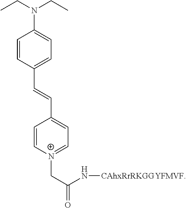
C1=CC(C=CC2=CC=[N+](CC(=O)N[CAhxRrRKGGYFMVF])C=C2)=CC=C1N(CC)CC
